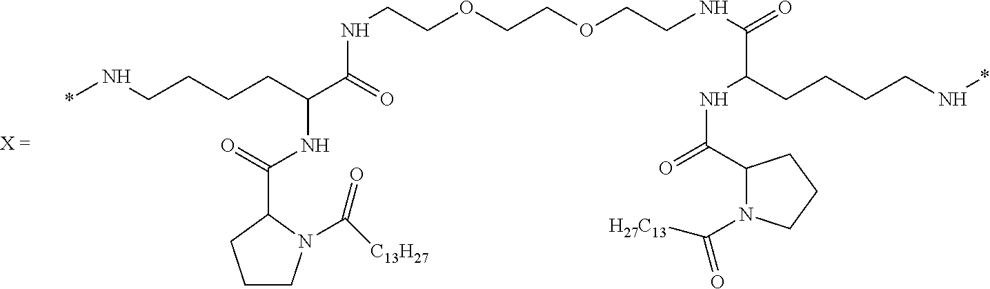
C1CN(C([C13H27])=O)C(C(=O)NC(C(=O)NCCOCCOCCNC(=O)C(CCCCN*)NC(=O)C2N(C([H27C13])=O)CCC2)CCCCN*)C1
